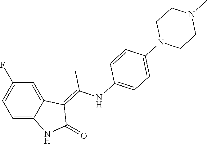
FC1=CC=C2C(=C1)C(=C(NC1=CC=C(N3CCN(C)CC3)C=C1)C)C(=O)N2
